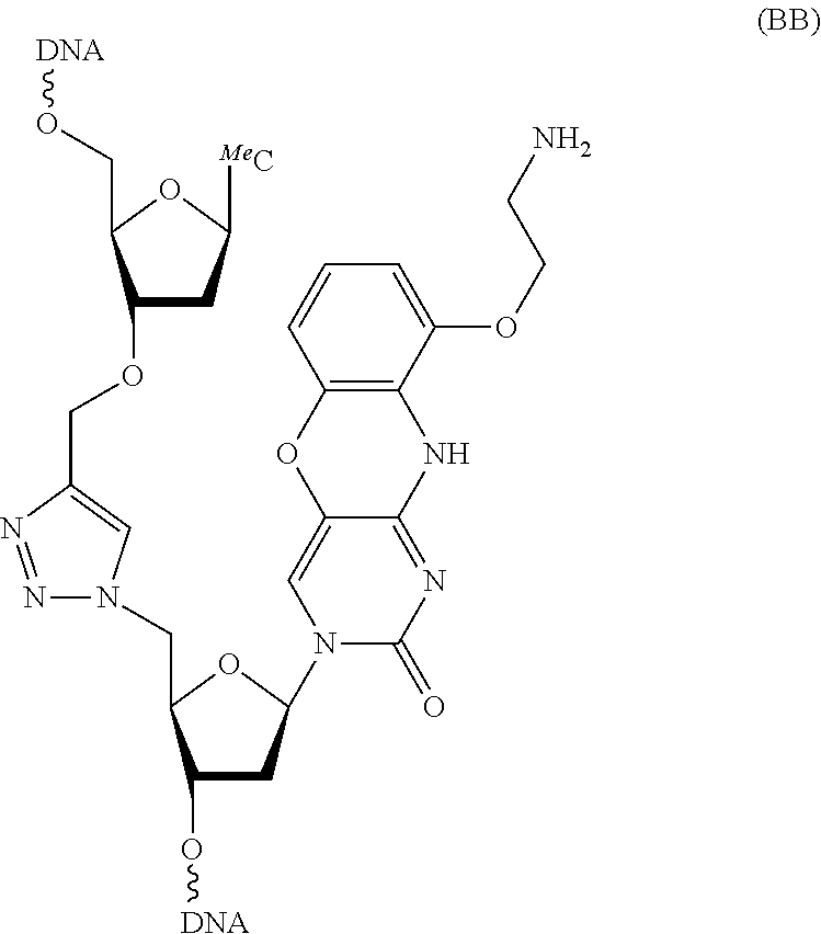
C1(OCC2=CN(CC3C(O[DNA])CC(N4C(=O)N=C5C(=C4)OC4=C(N5)C(OCCN)=CC=C4)O3)N=N2)CC([MeC])OC1CO[DNA]
